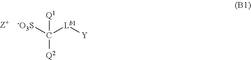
[-O3S]C([Lb1][Y])([Q1])[Q2]
